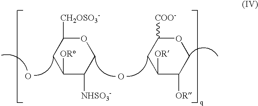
C1([OR])C([NHSO3-])COC([CH2OSO3-])C1.O.O.C1([OR])C([OR])COC([COO-])C1
